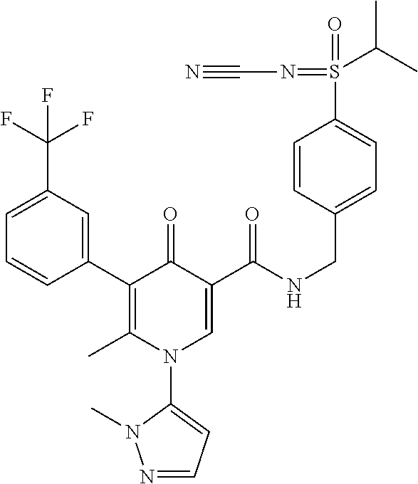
C1(C2=C(C)N(C3=CC=NN3C)C=C(C(=O)NCC3=CC=C(S(=O)(C(C)C)=NC#N)C=C3)C2=O)=CC(C(F)(F)F)=CC=C1
